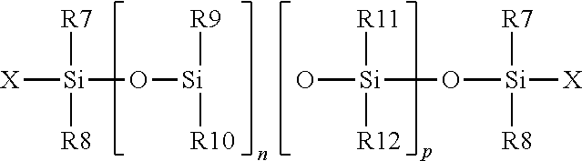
[X][Si]([R7])([R8])O[Si]([R9])[R10].O[Si](O[Si]([R7])([R8])[X])([R11])[R12]
